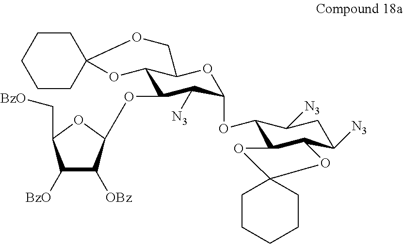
C1([BzO])C([OBz])C(OC2C3C(OC(OC4C5C(C([N3])CC4[N3])OC4(O5)CCCCC4)C2[N3])COC2(O3)CCCCC2)OC1C[BzO]
